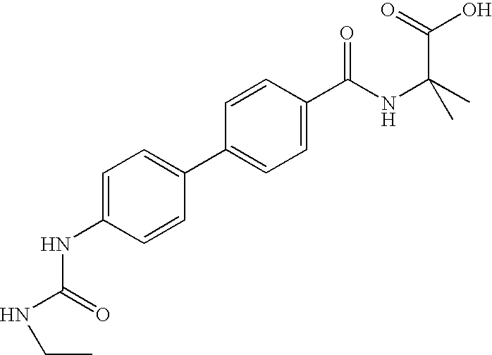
C1=C(NC(NCC)=O)C=CC(C2=CC=C(C(NC(C)(C)C(=O)O)=O)C=C2)=C1
